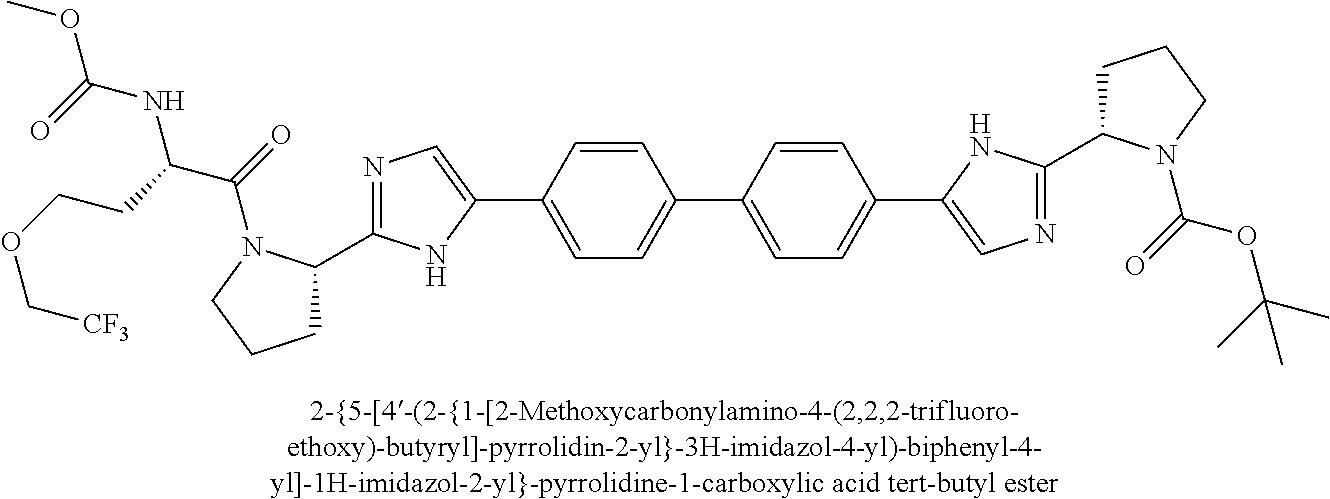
C1(C2=CN=C(C3CCCN3C(C(NC(OC)=O)CCOC[CF3])=O)N2)=CC=C(C2=CC=C(C3=CN=C(C4CCCN4C(OC(C)(C)C)=O)N3)C=C2)C=C1
